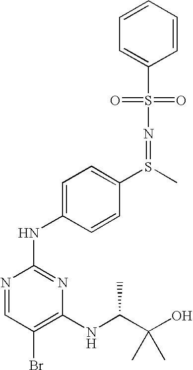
C1(S(=O)(=O)N=S(C2=CC=C(NC3=NC(NC(C(O)(C)C)C)=C(Br)C=N3)C=C2)C)=CC=CC=C1
